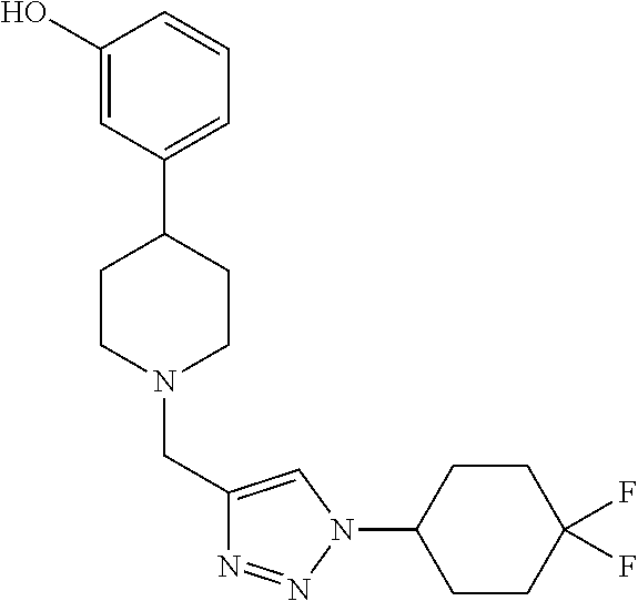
C1(O)=CC(C2CCN(CC3=CN(C4CCC(F)(F)CC4)N=N3)CC2)=CC=C1
